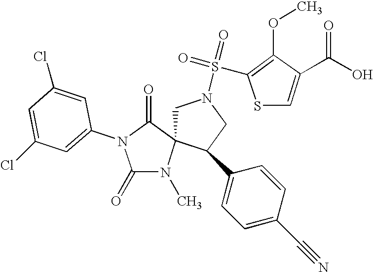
C1N(S(=O)(C2=C(OC)C(C(O)=O)=CS2)=O)CC(C2=CC=C(C#N)C=C2)C12N(C)C(=O)N(C1=CC(Cl)=CC(Cl)=C1)C2=O
